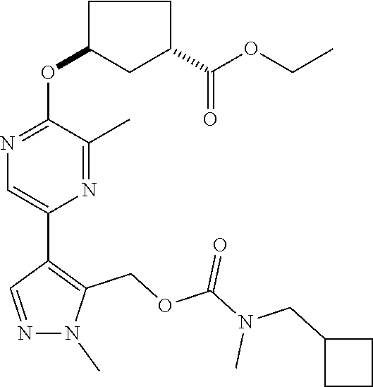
C1C(OC2=NC=C(C3=C(COC(=O)N(C)CC4CCC4)N(C)N=C3)N=C2C)CC(C(OCC)=O)C1
